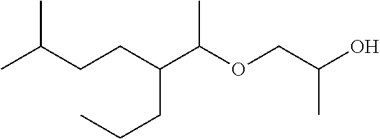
CC(CCC(C(OCC(C)O)C)CCC)C
